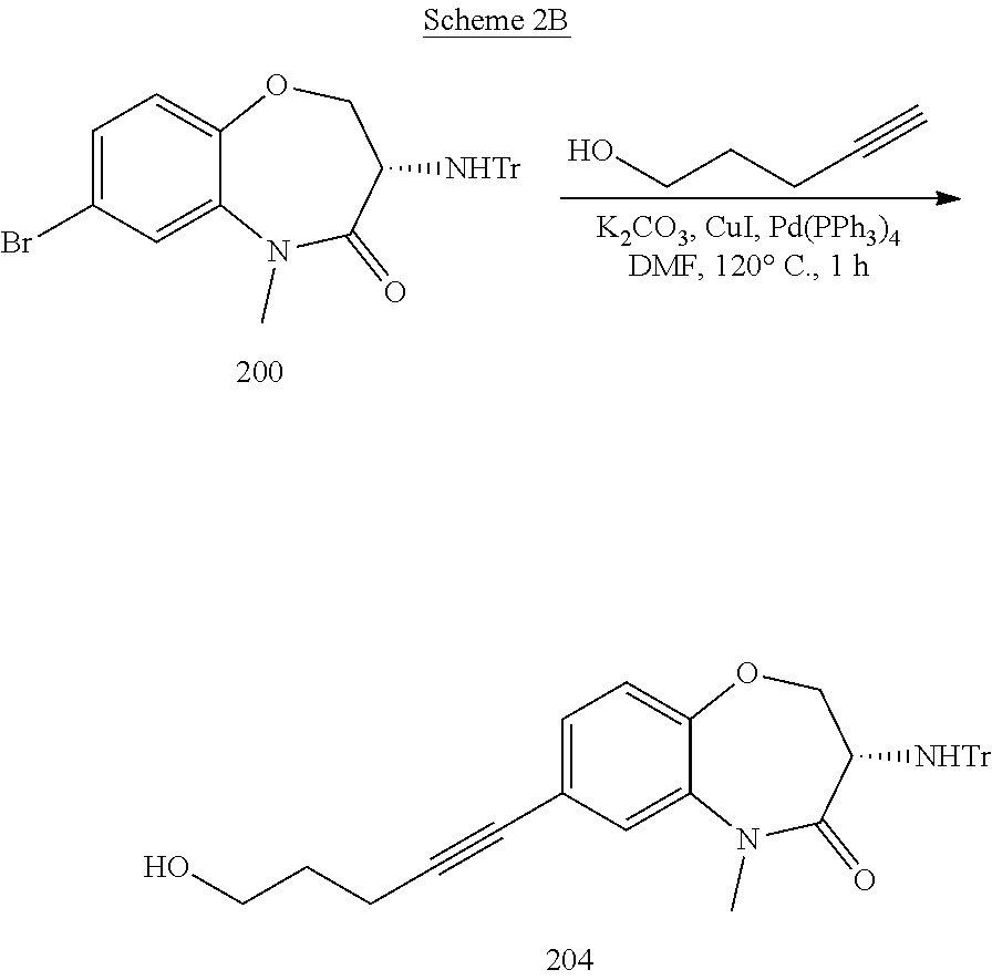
C12=CC(Br)=CC=C1OCC([NHTr])C(=O)N2C.C(CCO)C#C.C12=CC(C#CCCCO)=CC=C1OCC([NHTr])C(=O)N2C
